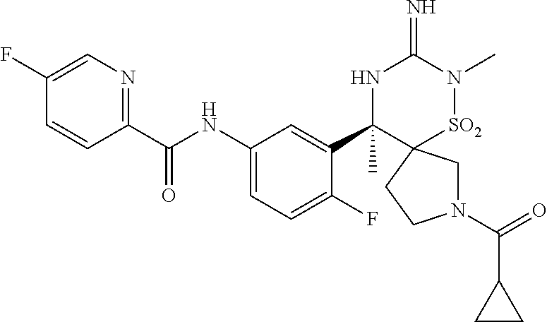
N1(C(=O)C2CC2)CC2(CC1)[SO2]N(C)C(=N)NC2(C1=CC(NC(C2=NC=C(F)C=C2)=O)=CC=C1F)C
